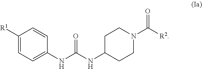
C1=C(NC(NC2CCN(C([R2])=O)CC2)=O)C=CC([R1])=C1
